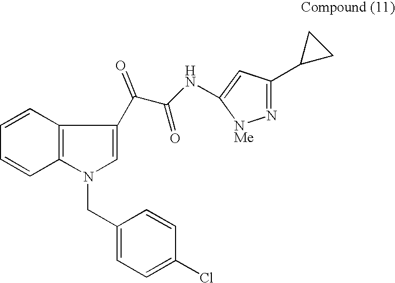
C1=CC2=C(C=C1)N(CC1=CC=C(Cl)C=C1)C=C2C(C(=O)NC1=CC(C2CC2)=N[NMe]1)=O
